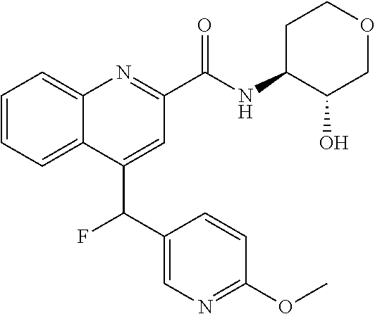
C(C1=CC(C(NC2C(O)COCC2)=O)=NC2=CC=CC=C12)(C1=CN=C(OC)C=C1)F
